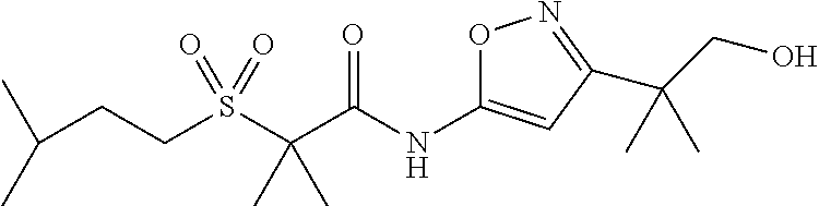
C(C(=O)NC1=CC(C(CO)(C)C)=NO1)(C)(C)S(CCC(C)C)(=O)=O
